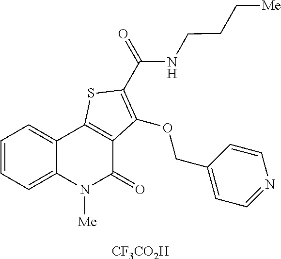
[CF3CO2H].C1=CC=C2C(=C1)C1=C(C(=O)N2[Me])C(OCC2=CC=NC=C2)=C(C(NCCC[Me])=O)S1
